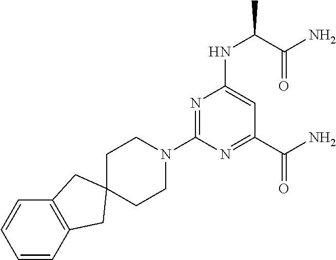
N1=C(N2CCC3(CC2)CC2=C(C=CC=C2)C3)N=C(C(N)=O)C=C1NC(C)C(N)=O
